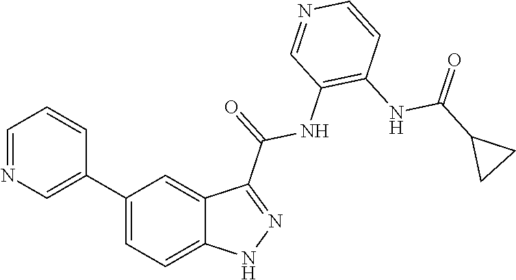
C1(C2=CN=CC=C2)=CC=C2C(=C1)C(C(=O)NC1=C(NC(C3CC3)=O)C=CN=C1)=NN2
